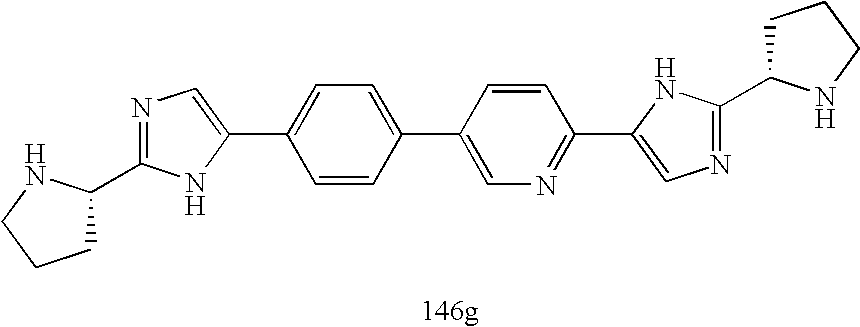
C1C(C2=NC=C(C3=CC=C(C4=CN=C(C5=CN=C(C6CCCN6)N5)C=C4)C=C3)N2)NCC1
